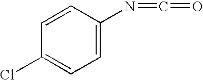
C1=CC(N=C=O)=CC=C1Cl
